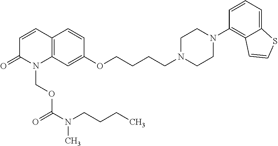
C12=C(C=C(OCCCCN3CCN(C4=C5C(=CC=C4)SC=C5)CC3)C=C1)N(COC(=O)N(CCCC)C)C(=O)C=C2
